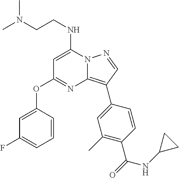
N12C(=C(C3=CC(C)=C(C(=O)NC4CC4)C=C3)C=N1)N=C(OC1=CC(F)=CC=C1)C=C2NCCN(C)C
